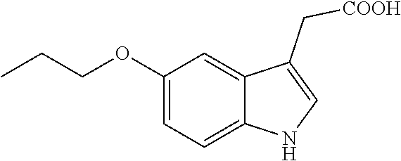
C(OC1=CC=C2C(=C1)C(C[COOH])=CN2)CC
